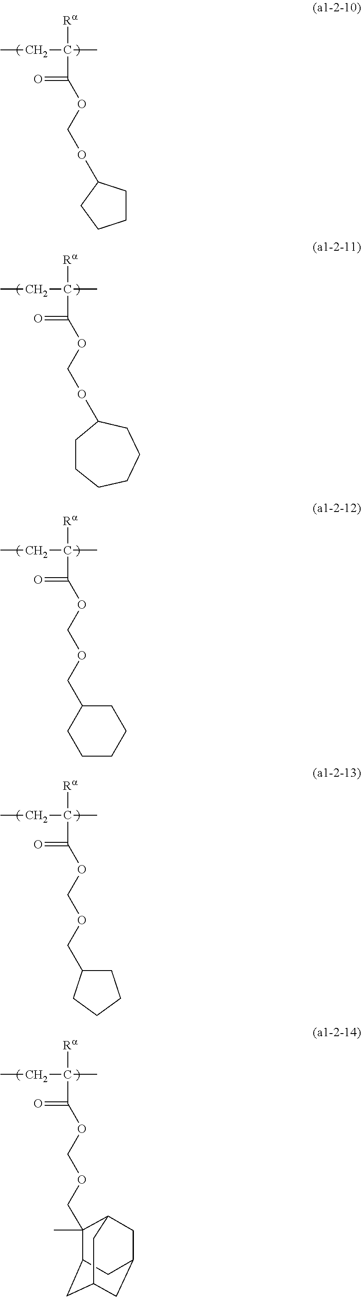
CCC(C)([Ra])C(=O)OCOC1CCCC1.CCC(C)([Ra])C(=O)OCOC1CCCCCC1.CCC(C)([Ra])C(=O)OCOCC1CCCCC1.CCC(C)([Ra])C(=O)OCOCC1CCCC1.CCC(C)([Ra])C(=O)OCOCC1(C)C2CC3CC(CC1C3)C2
